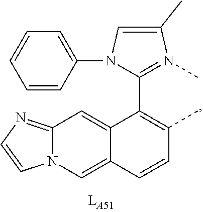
C1(C2=C(C)C=CC3=CN4C(=NC=C4)C=C23)=N(C)C(C)=CN1C1=CC=CC=C1
